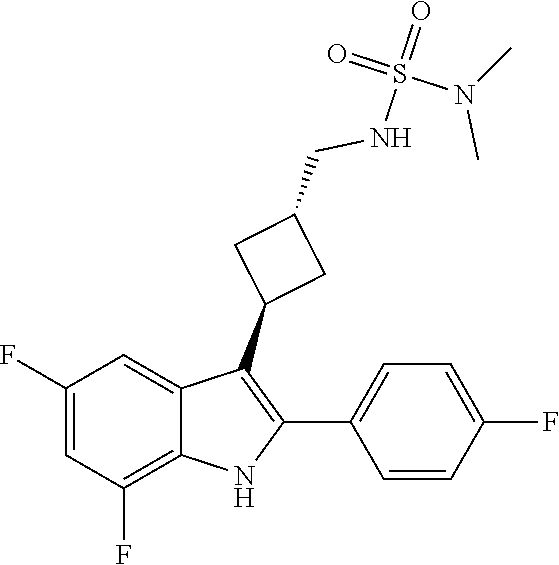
N(C)(C)S(NCC1CC(C2=C(C3=CC=C(F)C=C3)NC3=C(F)C=C(F)C=C32)C1)(=O)=O
